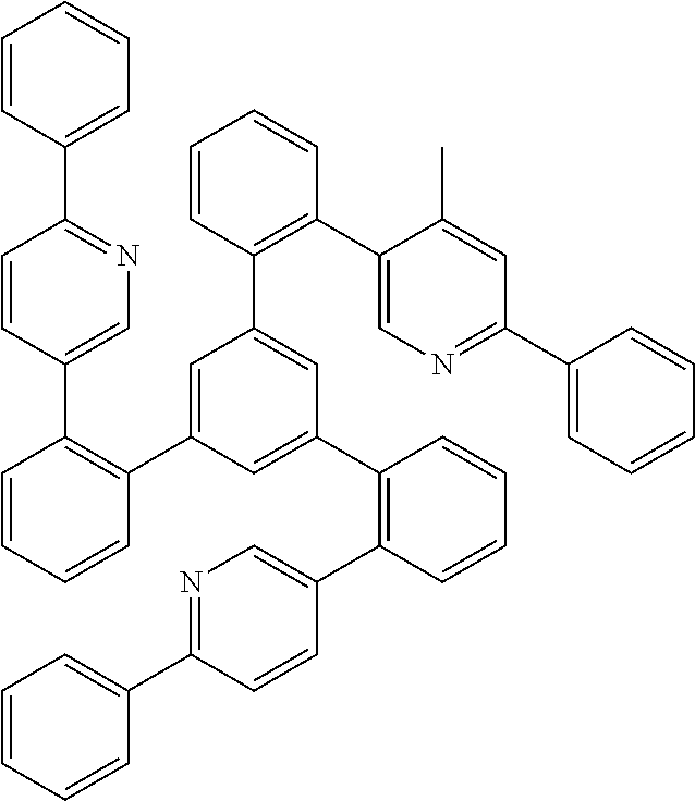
C1=CC(C2=NC=C(C3=C(C4=CC(C5=C(C6=CN=C(C7=CC=CC=C7)C=C6C)C=CC=C5)=CC(C5=C(C6=CN=C(C7=CC=CC=C7)C=C6)C=CC=C5)=C4)C=CC=C3)C=C2)=CC=C1
